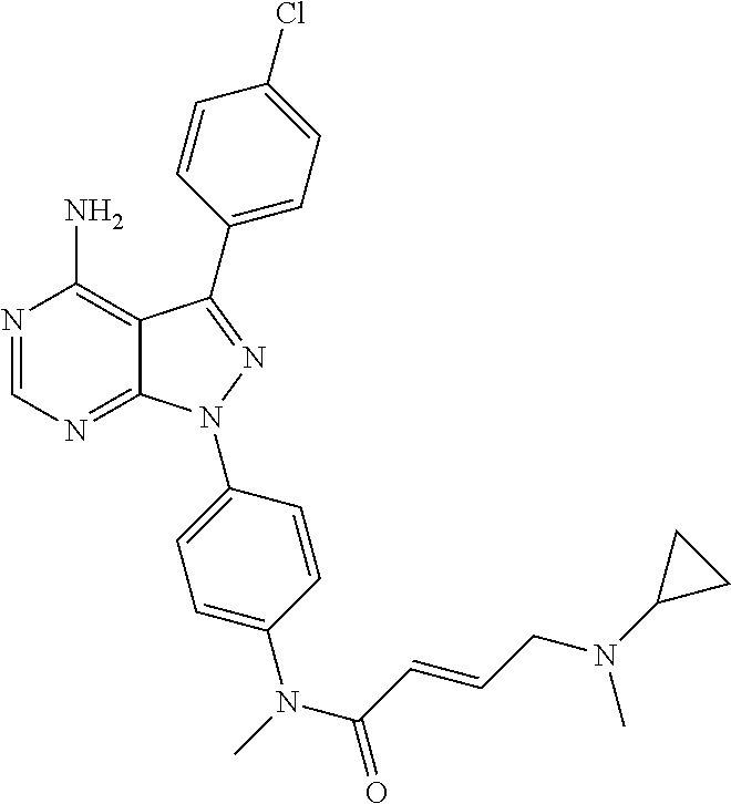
N1=CN=C2C(=C1N)C(C1=CC=C(Cl)C=C1)=NN2C1=CC=C(N(C)C(C=CCN(C2CC2)C)=O)C=C1
